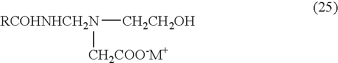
[RCOHNHCH2N]([CH2CH2OH])[CH2COO-M+]
